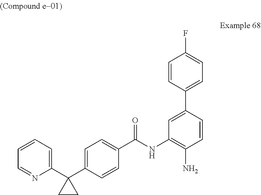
C1=CC(C2=CC=C(F)C=C2)=CC(NC(C2=CC=C(C3(C4=CC=CC=N4)CC3)C=C2)=O)=C1N
